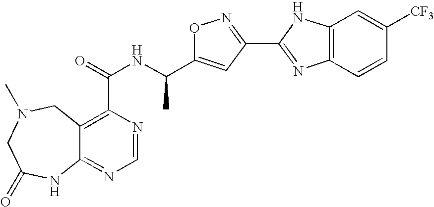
C12=NC=NC(C(=O)NC(C3=CC(C4=NC5=C(N4)C=C([CF3])C=C5)=NO3)C)=C1CN(C)CC(=O)N2
